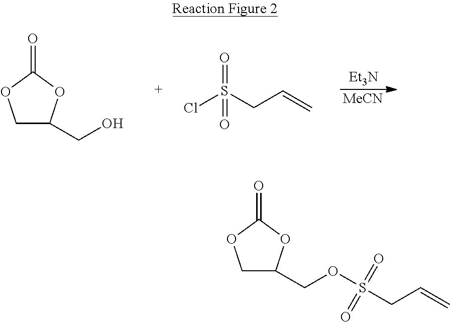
C1C(CO)OC(=O)O1.ClS(CC=C)(=O)=O.[Et3N].[MeCN].C1C(COS(CC=C)(=O)=O)OC(=O)O1
